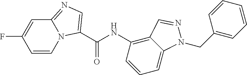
C1=CN2C(=NC=C2C(NC2=C3C(=CC=C2)N(CC2=CC=CC=C2)N=C3)=O)C=C1F
